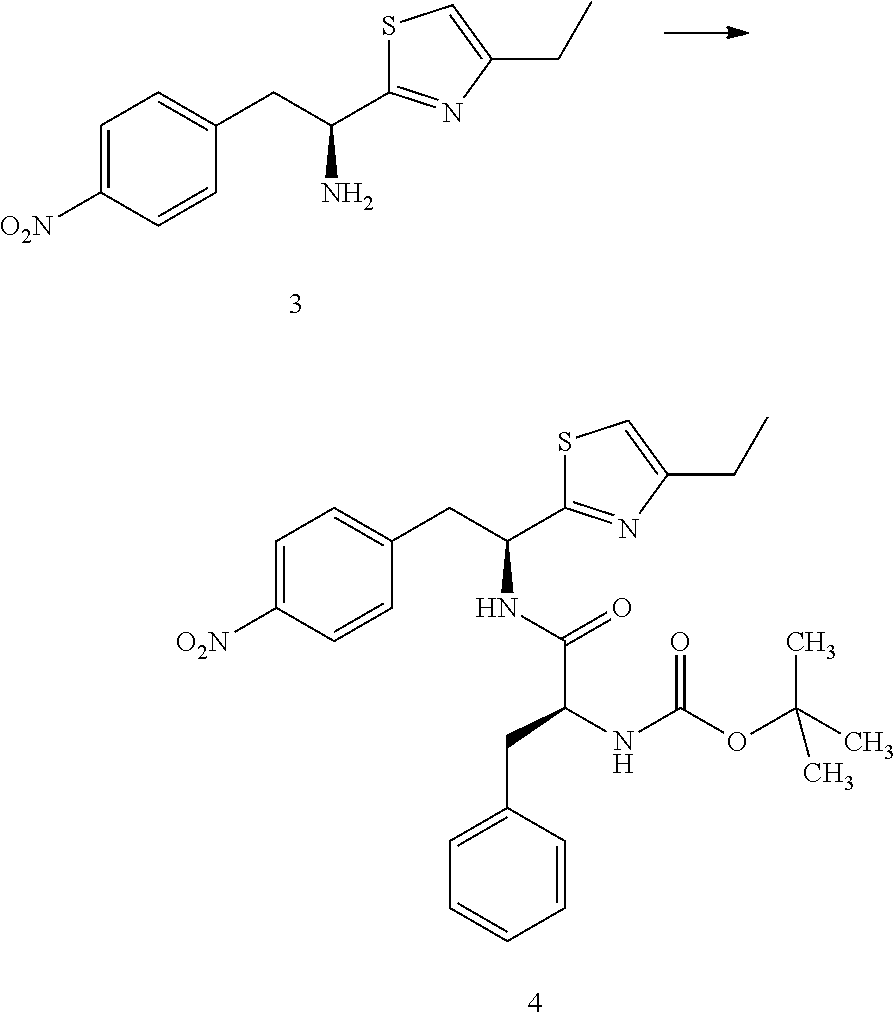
C1=C([O2N])C=CC(CC(N)C2=NC(CC)=CS2)=C1.C1=C([O2N])C=CC(CC(NC(=O)C(NC(OC(C)(C)C)=O)CC2=CC=CC=C2)C2=NC(CC)=CS2)=C1
